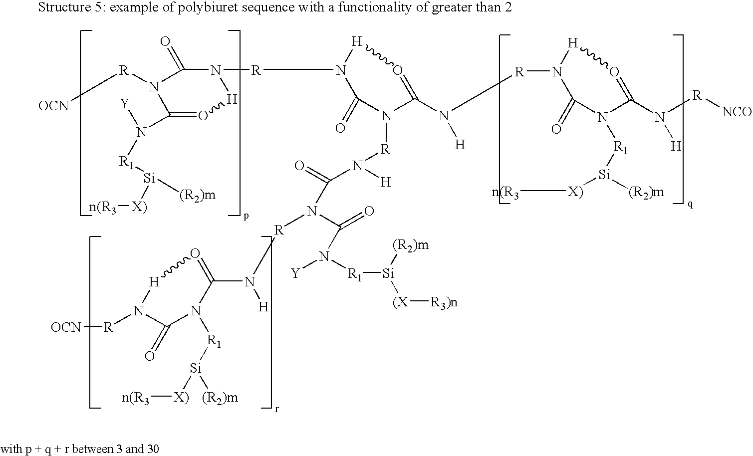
[R](N1C(=O)N([R]N2[H]O=C(N([H])[R]N3C(=O)N([R1][Si]([(R2)m])[X)][n(R3])C(N([H])[R][NCO])=O[H]3)N([R]N([H])C(=O)N(C(=O)N([Y])[R1][Si]([(R2)m])[(X][R3)n])[R]N(C3=O[H]N([R][OCN])C(=O)N3[R1][Si]([(R2)m])[X)][n(R3])[H])C2=O)[H]O=C1N([Y])[R1][Si]([X)][n(R3])[(R2)m])[OCN]
